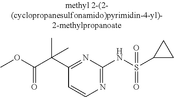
C1(C(C(OC)=O)(C)C)=NC(NS(C2CC2)(=O)=O)=NC=C1
